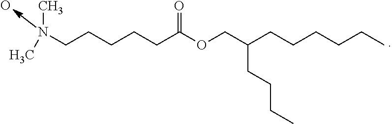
N(CCCCCC(OCC(CCCCCC)CCCC)=O)(C)C.O
